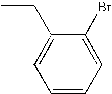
C1=CC=C(Br)C(CC)=C1
